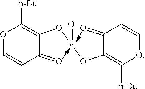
O1C=CC(=O)C(O[V](OC2=C([n-Bu])OC=CC2=O)=O)=C1[n-Bu]
